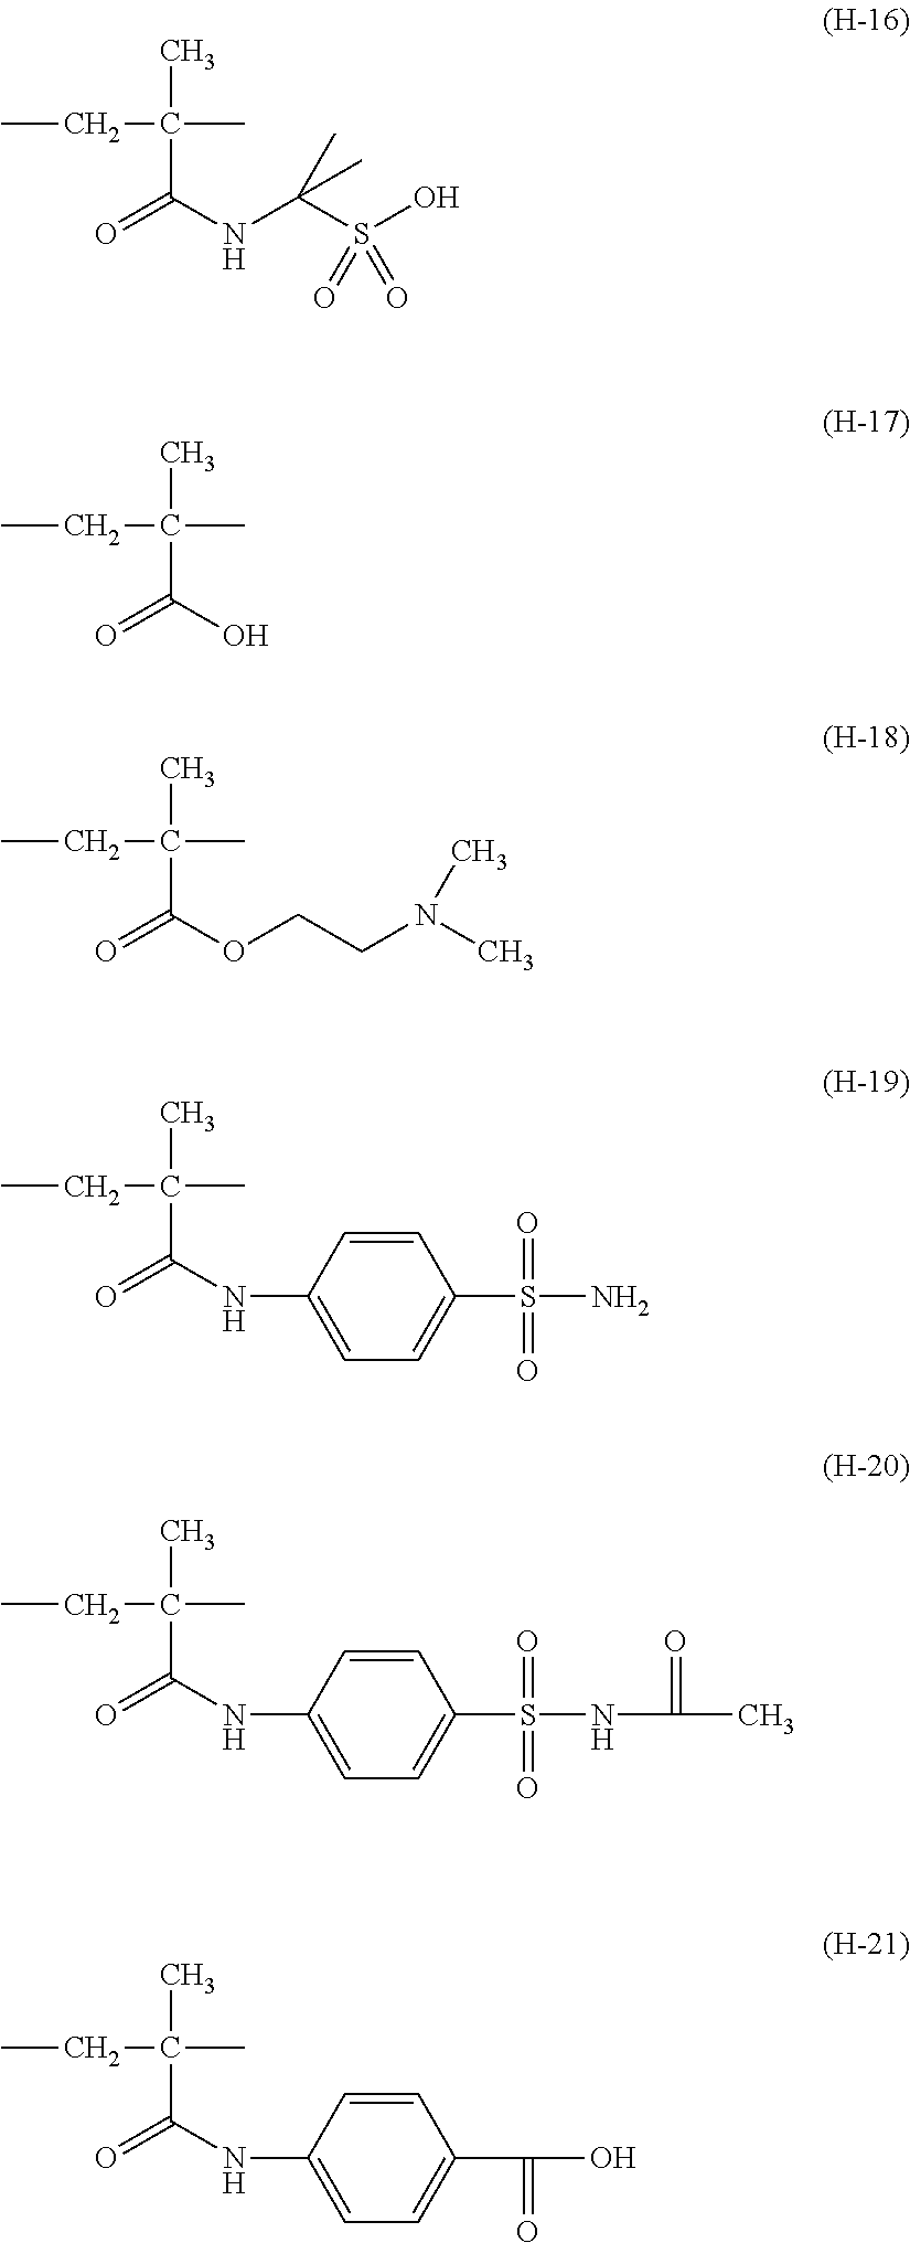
CCC(C)(C(=O)NC(S(O)(=O)=O)(C)C)C.CCC(C)(C(O)=O)C.CCC(C)(C(OCCN(C)C)=O)C.CCC(C)(C(NC1=CC=C(S(N)(=O)=O)C=C1)=O)C.CCC(C)(C(NC1=CC=C(S(NC(C)=O)(=O)=O)C=C1)=O)C.CCC(C)(C(NC1=CC=C(C(O)=O)C=C1)=O)C
